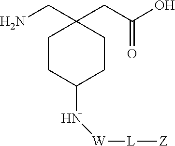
C1CC(N[W][L][Z])CCC1(CC(O)=O)CN
